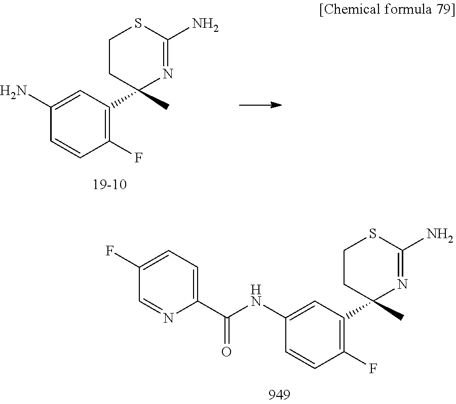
C1=CC(F)=C(C2(C)N=C(N)SCC2)C=C1N.C1=CC(F)=C(C2(C)N=C(N)SCC2)C=C1NC(C1=CC=C(F)C=N1)=O
